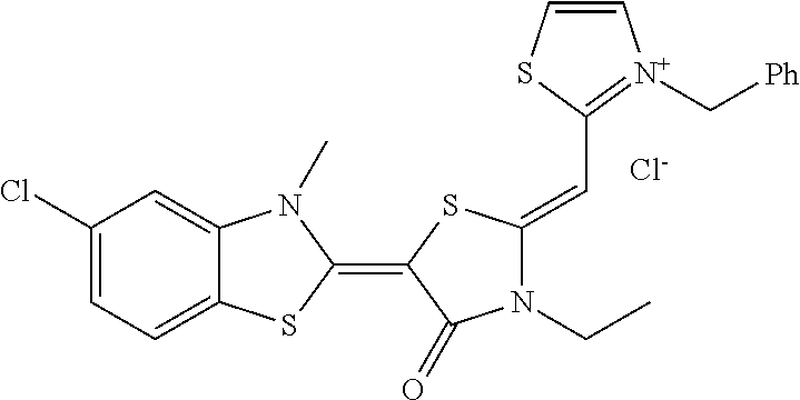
[Cl-].C1(Cl)=CC=C2C(=C1)N(C)C(=C1SC(=CC3=[N+](C[Ph])C=CS3)N(CC)C1=O)S2
